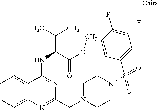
C1=CC=C2C(=C1)C(NC(C(C)C)C(OC)=O)=NC(CN1CCN(S(=O)(C3=CC(F)=C(F)C=C3)=O)CC1)=N2
